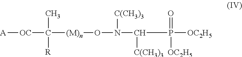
[A][OC]C(C)([R])[(M)n]ON([C(CH3)3])C(P(=O)([OC2H5])[OC2H5])[C(CH3)3]
